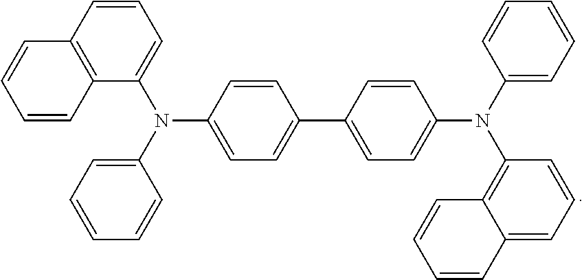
C12=C(C(N(C3=CC=CC=C3)C3=CC=C(C4=CC=C(N(C5=CC=CC=C5)C5=C6C(=CC=C5)C=CC=C6)C=C4)C=C3)=CC=C1)C=CC=C2
